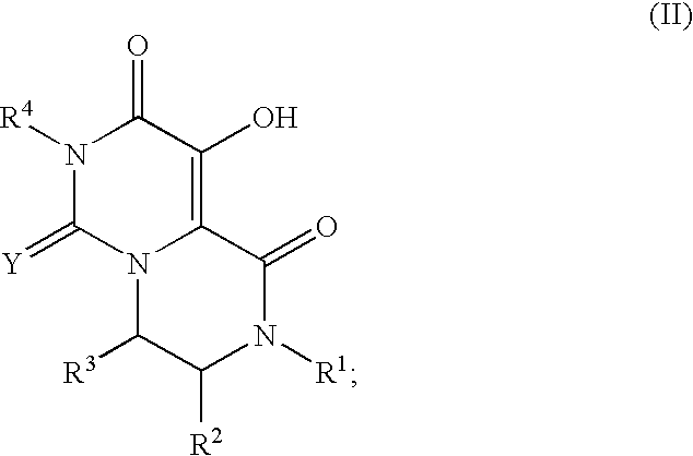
N1([R4])C(=[Y])N2C(=C(O)C1=O)C(=O)N([R1])C([R2])C2[R3]
